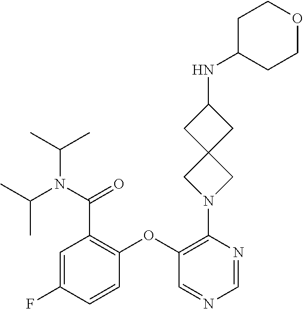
C1=C(F)C=CC(OC2=C(N3CC4(C3)CC(NC3CCOCC3)C4)N=CN=C2)=C1C(=O)N(C(C)C)C(C)C
